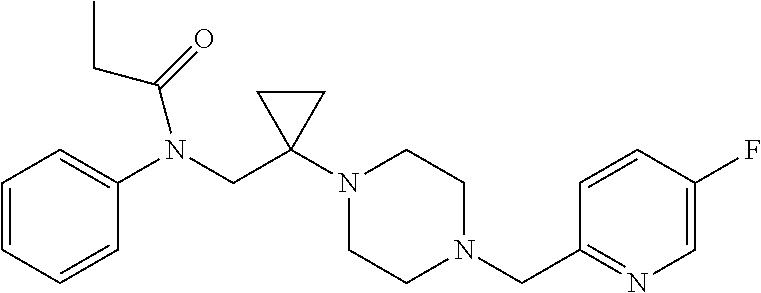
C1=CC=CC(N(CC2(N3CCN(CC4=NC=C(F)C=C4)CC3)CC2)C(=O)CC)=C1
